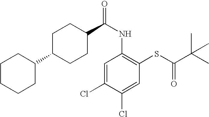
C(NC1=C(SC(C(C)(C)C)=O)C=C(Cl)C(Cl)=C1)(=O)C1CCC(C2CCCCC2)CC1
